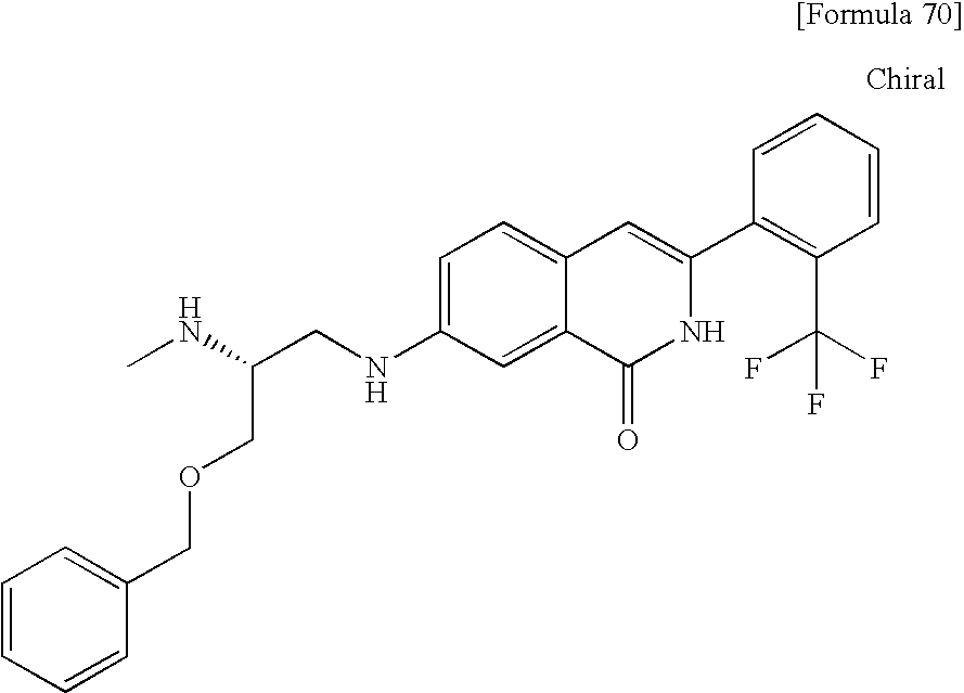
C1=C([NH]CC(NC)COCC2=CC=CC=C2)C=C2C(=C1)C=C(C1=C(C(F)(F)F)C=CC=C1)NC2=O
